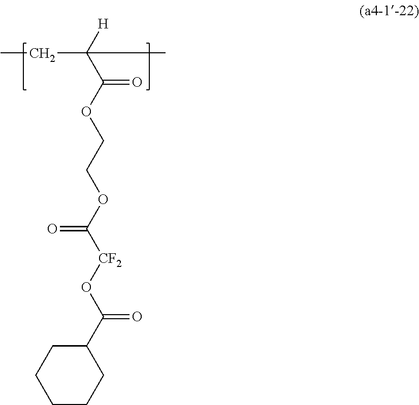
CCC(C(OCCOC([CF2]OC(C1CCCCC1)=O)=O)=O)([H])C
